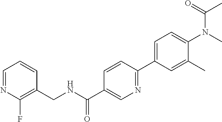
C1=C(C2=NC=C(C(=O)NCC3=C(F)N=CC=C3)C=C2)C=C(C)C(N(C)C(C)=O)=C1
